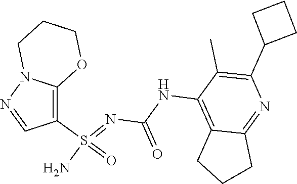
C(NC1=C2C(=NC(C3CCC3)=C1C)CCC2)(N=S(N)(=O)C1=C2N(N=C1)CCCO2)=O
